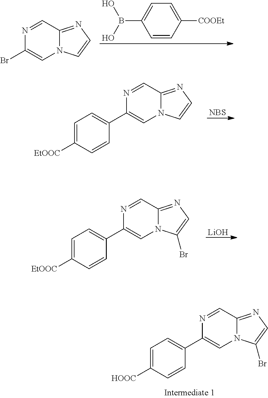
N1=CC2=NC=CN2C=C1Br.C1=CC([COOEt])=CC=C1B(O)O.N1=CC2=NC=CN2C=C1C1=CC=C([EtOOC])C=C1.[NBS].N1=CC2=NC=C(Br)N2C=C1C1=CC=C([EtOOC])C=C1.[LiOH].N1=CC2=NC=C(Br)N2C=C1C1=CC=C([HOOC])C=C1
